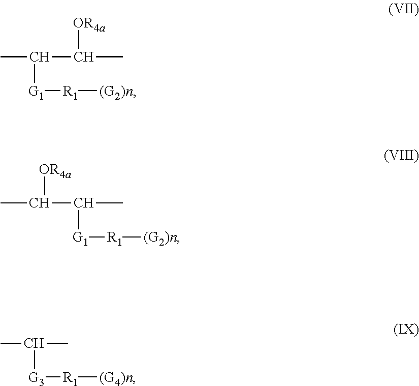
CC(C(C)[OR4a])[G1][R1][(G2)n].C(C(C)[G1][R1][(G2)n])(C)[OR4a].CC(C)[G3][R1][(G4)n]
